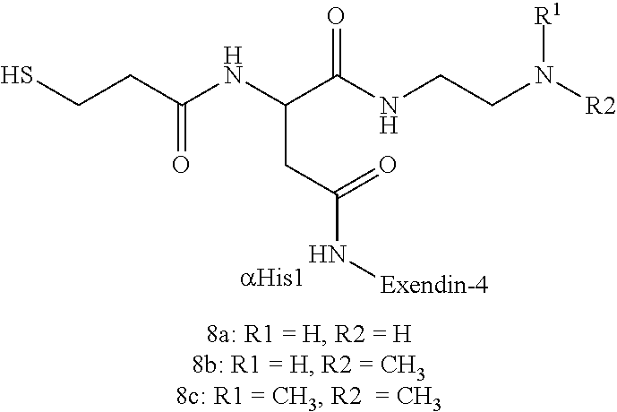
C(NC(C(NCCN([R2])[R1])=O)CC(=O)N[Exendin-4])(CCS)=O.[aHis1]
